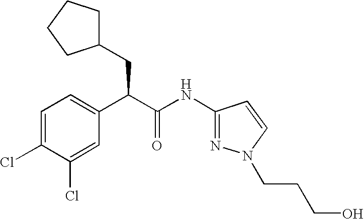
C1=C(Cl)C(Cl)=CC(C(C(NC2=NN(CCCO)C=C2)=O)CC2CCCC2)=C1
